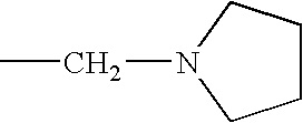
CCN1CCCC1
